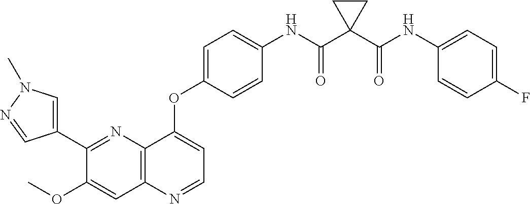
C1(C2=CN(C)N=C2)=NC2=C(C=C1OC)N=CC=C2OC1=CC=C(NC(C2(C(NC3=CC=C(F)C=C3)=O)CC2)=O)C=C1
